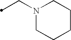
C(N1CCCCC1)C
